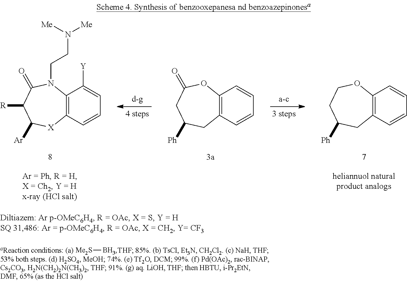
C12=C(C=CC=C1[Y])[X]C([Ar])C([R])C(=O)N2CCN([Me])[Me].C12=C(C=CC=C1)CC([Ph])CCO2.C12=C(C=CC=C1)CC([Ph])CC(=O)O2.[Me2S][BH3]
